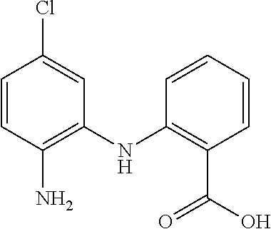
C1=CC(N)=C(NC2=C(C(O)=O)C=CC=C2)C=C1Cl
